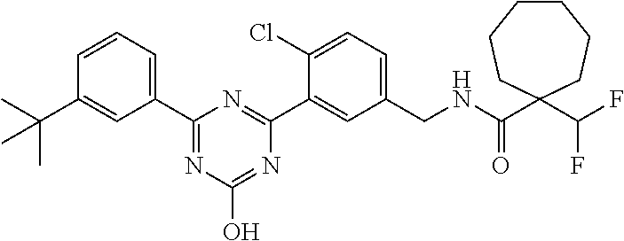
C1(CNC(C2(C(F)F)CCCCCC2)=O)=CC=C(Cl)C(C2=NC(C3=CC=CC(C(C)(C)C)=C3)=NC(O)=N2)=C1
